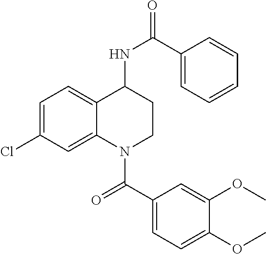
C1(C(=O)N2CCC(NC(=O)C3=CC=CC=C3)C3=CC=C(Cl)C=C23)=CC=C(OC)C(OC)=C1
